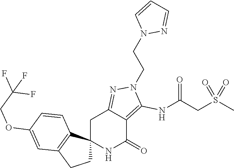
C12(NC(=O)C3=C(NC(CS(C)(=O)=O)=O)N(CCN4N=CC=C4)N=C3C1)CCC1=C2C=CC(OCC(F)(F)F)=C1
